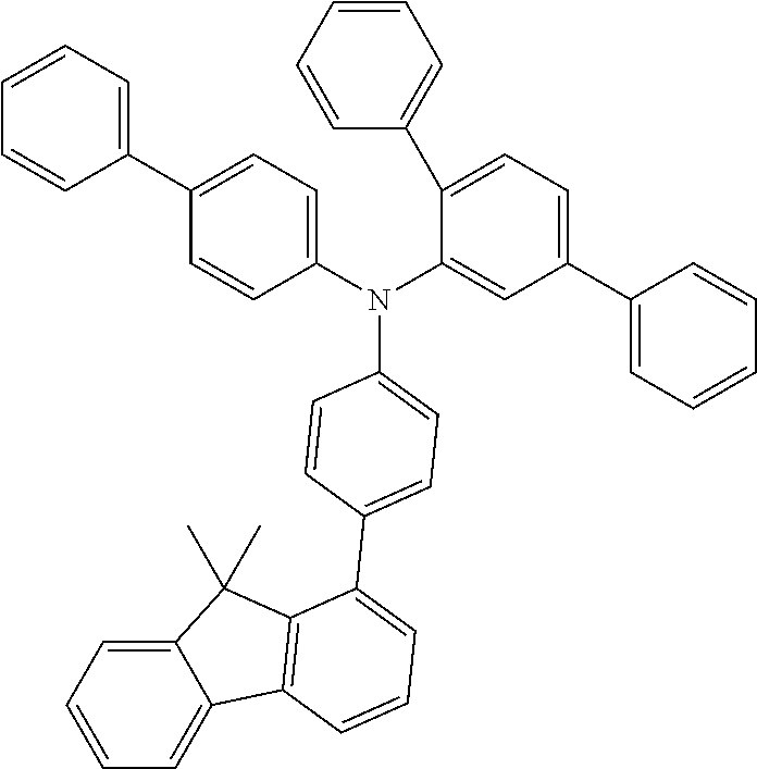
N(C1=CC(C2=CC=CC=C2)=CC=C1C1=CC=CC=C1)(C1=CC=C(C2=CC=CC=C2)C=C1)C1=CC=C(C2=CC=CC3=C2C(C)(C)C2=CC=CC=C23)C=C1
